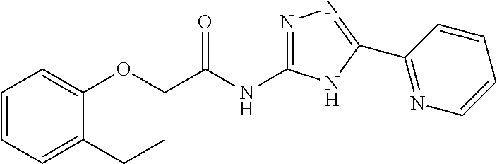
C(C(NC1=NN=C(C2=NC=CC=C2)N1)=O)OC1=CC=CC=C1CC
